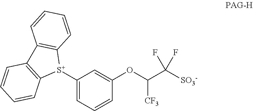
[S+]1(C2=CC=CC(OC([CF3])C([SO3-])(F)F)=C2)C2=C(C3=C1C=CC=C3)C=CC=C2
